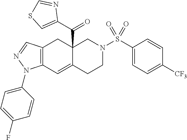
C12=C(C=C3C(C(C4=CSC=N4)=O)(C1)CN(S(C1=CC=C([CF3])C=C1)(=O)=O)CC3)N(C1=CC=C(F)C=C1)N=C2
